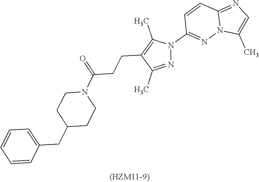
C1=CC(CC2CCN(C(=O)CCC3=C(C)N(C4=NN5C(=NC=C5C)C=C4)N=C3C)CC2)=CC=C1
